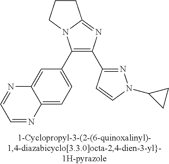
C1(C2=CC=C3C(=C2)N=CC=N3)=C(C2=NN(C3CC3)C=C2)N=C2N1CCC2
